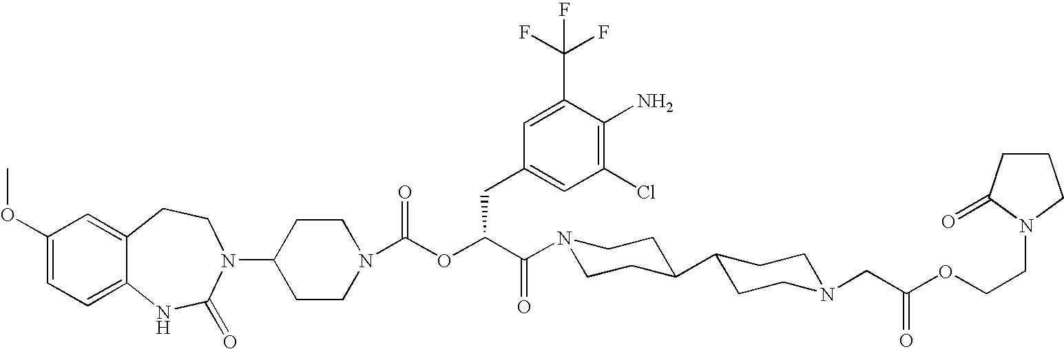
C1(N2C(=O)NC3=CC=C(OC)C=C3CC2)CCN(C(OC(C(=O)N2CCC(C3CCN(CC(OCCN4CCCC4=O)=O)CC3)CC2)CC2=CC(Cl)=C(N)C(C(F)(F)F)=C2)=O)CC1
